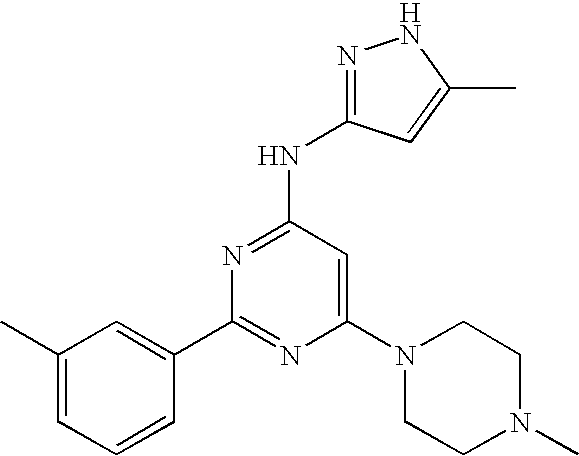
C1=C(C)C=C(C2=NC(N3CCN(C)CC3)=CC(NC3=NNC(C)=C3)=N2)C=C1
